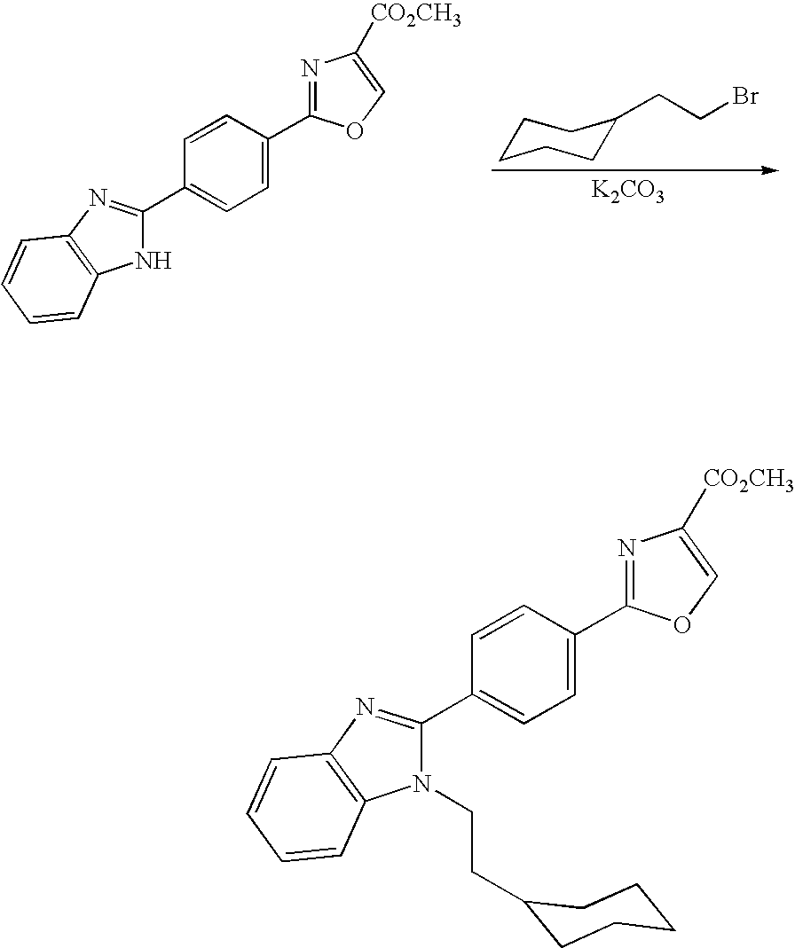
C1=CC(C2=NC([CO2CH3])=CO2)=CC=C1C1=NC2=C(N1)C=CC=C2.[K2CO3].C1CCCC(CCBr)C1.C1=CC(C2=NC([CO2CH3])=CO2)=CC=C1C1=NC2=C(N1CCC1CCCCC1)C=CC=C2
